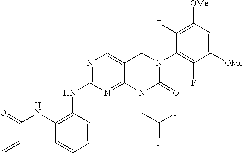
N(C1=NC=C2C(=N1)N(CC(F)F)C(=O)N(C1=C(F)C([OMe])=CC([OMe])=C1F)C2)C1=C(NC(=O)C=C)C=CC=C1
